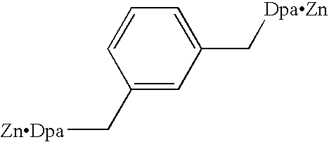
C1(C[ZnDpa])=CC(C[DpaZn])=CC=C1
